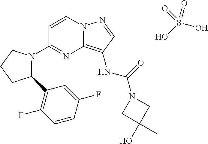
C1=CN2C(=C(NC(=O)N3CC(O)(C)C3)C=N2)N=C1N1C(C2=C(F)C=CC(F)=C2)CCC1.OS(O)(=O)=O
